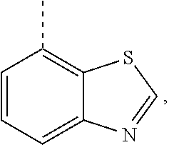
C1=CC=C2C(=C1C)SC=N2
